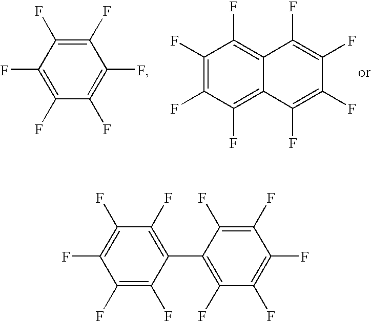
C1(F)=C(F)C(F)=C(F)C(F)=C1F.C1(F)=C(F)C(F)=C2C(=C1F)C(F)=C(F)C(F)=C2F.C1(F)=C(F)C(C2=C(F)C(F)=C(F)C(F)=C2F)=C(F)C(F)=C1F
